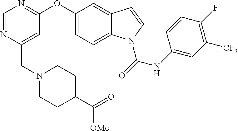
C(C1=CC(OC2=CC=C3C(=C2)C=CN3C(=O)NC2=CC([CF3])=C(F)C=C2)=NC=N1)N1CCC(C(=O)[OMe])CC1
